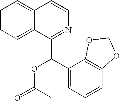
C1=CC=C2C(=C1)C=CN=C2C(C1=CC=CC2=C1OCO2)OC(=O)C
